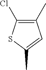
C1(C)=C(Cl)SC(C)=C1
